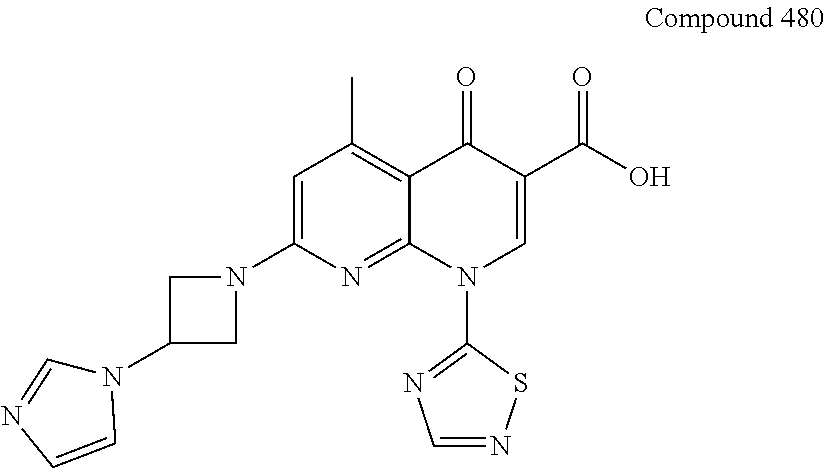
C1=C(N2CC(N3C=NC=C3)C2)N=C2C(=C1C)C(=O)C(C(O)=O)=CN2C1=NC=NS1
